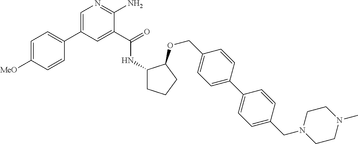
C1=C(C2=CC=C([MeO])C=C2)C=C(C(=O)NC2CCCC2OCC2=CC=C(C3=CC=C(CN4CCN(C)CC4)C=C3)C=C2)C(N)=N1
